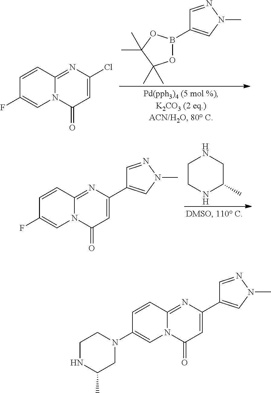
C1=CC2=NC(Cl)=CC(=O)N2C=C1F.C1=NN(C)C=C1B1OC(C)(C)C(C)(C)O1.C1=CC2=NC(C3=CN(C)N=C3)=CC(=O)N2C=C1F.C1CNC(C)CN1.C1=CC2=NC(C3=CN(C)N=C3)=CC(=O)N2C=C1N1CCNC(C)C1
